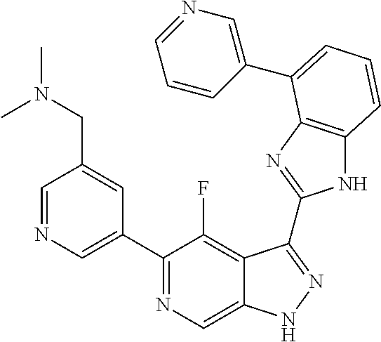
C1=NC=C(C2=NC=C3C(=C2F)C(C2=NC4=C(N2)C=CC=C4C2=CN=CC=C2)=NN3)C=C1CN(C)C
